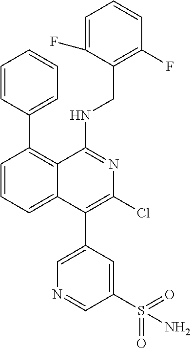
C1=CC(C2=C3C(=CC=C2)C(C2=CN=CC(S(=O)(=O)N)=C2)=C(Cl)N=C3NCC2=C(F)C=CC=C2F)=CC=C1
